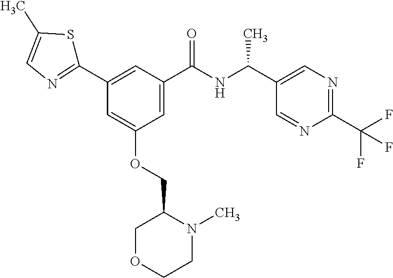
C1=C(C(NC(C2=CN=C(C(F)(F)F)N=C2)C)=O)C=C(C2=NC=C(C)S2)C=C1OCC1COCCN1C
